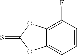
C1=CC(F)=C2C(=C1)OC(=S)O2
